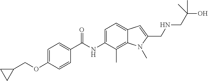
C1=C(OCC2CC2)C=CC(C(NC2=CC=C3C(=C2C)N(C)C(CNCC(O)(C)C)=C3)=O)=C1
